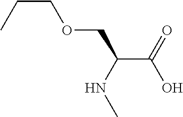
C(C(NC)COCCC)(O)=O
